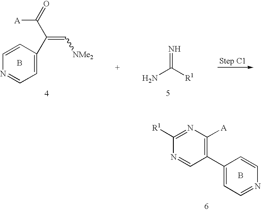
C1([R1])=NC([A])=C(C2=CC=NC=C2)C=N1.B.C1=CC(C(C([A])=O)=C[NMe2])=CC=N1.B.N=C(N)[R1]
